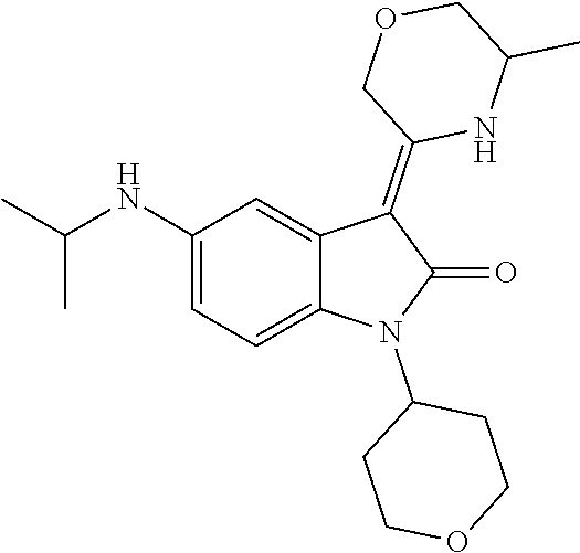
C1(NC(C)C)=CC=C2C(=C1)C(=C1NC(C)COC1)C(=O)N2C1CCOCC1
